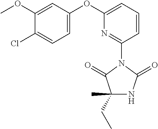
C1(CC)(C)NC(=O)N(C2=NC(OC3=CC=C(Cl)C(OC)=C3)=CC=C2)C1=O
